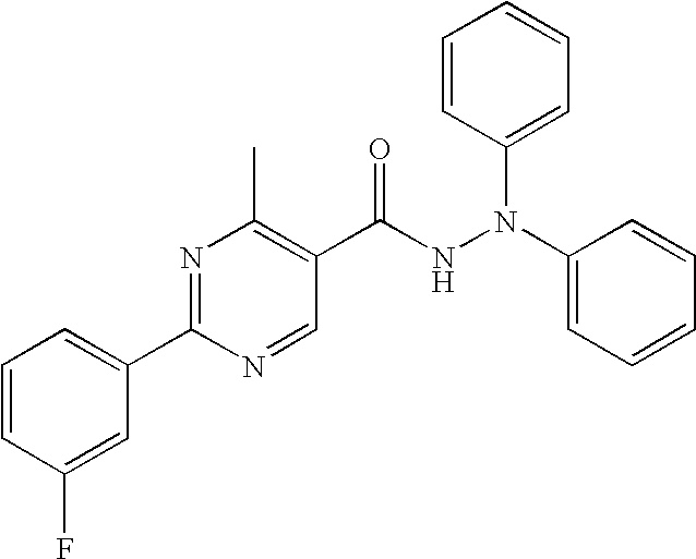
N(NC(C1=C(C)N=C(C2=CC=CC(F)=C2)N=C1)=O)(C1=CC=CC=C1)C1=CC=CC=C1
